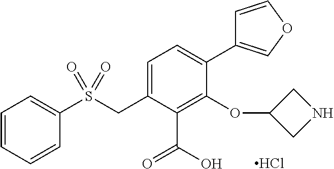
S(CC1=CC=C(C2=COC=C2)C(OC2CNC2)=C1C(O)=O)(=O)(=O)C1=CC=CC=C1.Cl
